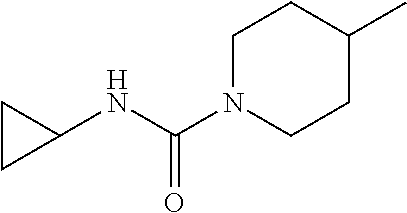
C1N(C(=O)NC2CC2)CCC(C)C1
